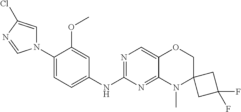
N1(C2=CC=C(NC3=NC=C4C(=N3)N(C)C3(CO4)CC(F)(F)C3)C=C2OC)C=C(Cl)N=C1
